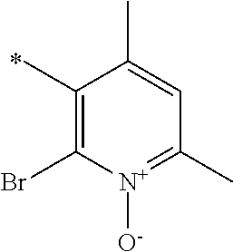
C1(C)=C(Br)[N+]([O-])=C(C)C=C1C
